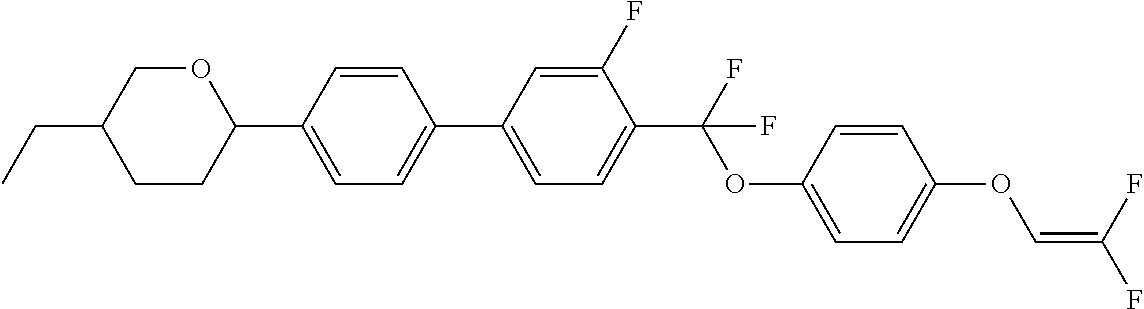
C1CC(C2=CC=C(C3=CC=C(C(F)(OC4=CC=C(OC=C(F)F)C=C4)F)C(F)=C3)C=C2)OCC1CC
